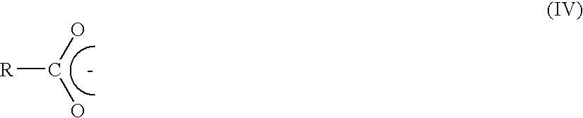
[R]C(O)O
